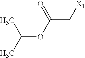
CC(OC(C[X1])=O)C
